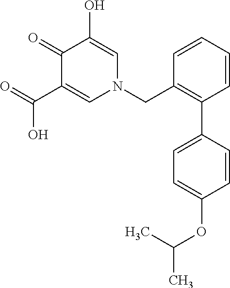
O=C(C1=CN(CC2=C(C3=CC=C(OC(C)C)C=C3)C=CC=C2)C=C(O)C1=O)O
